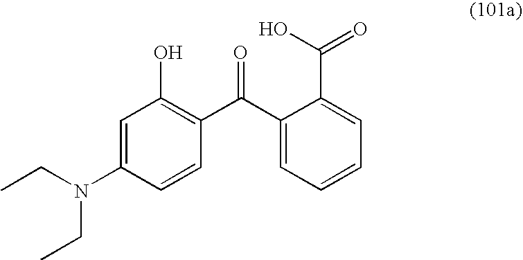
C1=C(N(CC)CC)C=CC(C(C2=CC=CC=C2C(O)=O)=O)=C1O
